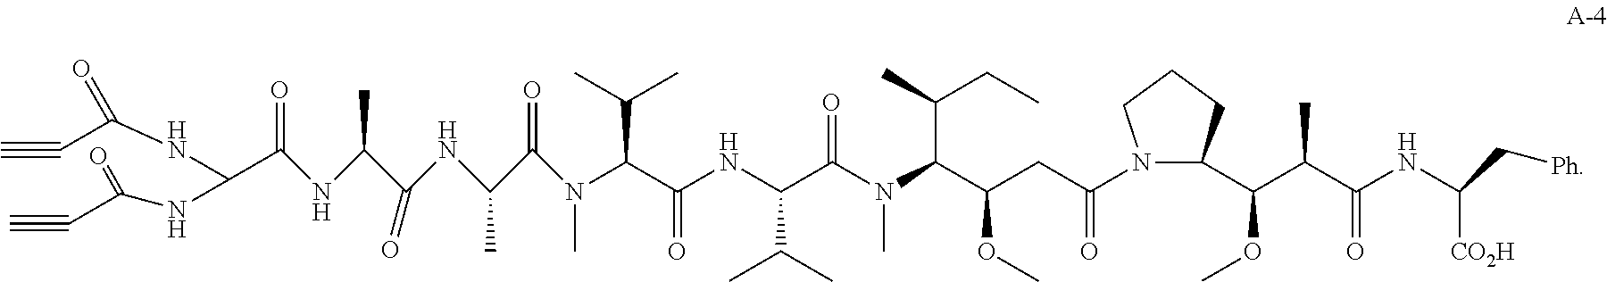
N(C(C(NC(C(N(C(C(CC(N1C(C(C(C(NC(C[Ph])[CO2H])=O)C)OC)CCC1)=O)OC)C(C)CC)C)=O)C(C)C)=O)C(C)C)(C)C(C(NC(C(NC(C(NC(C#C)=O)NC(C#C)=O)=O)C)=O)C)=O
